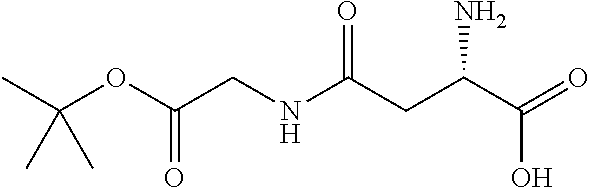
C(OC(CNC(CC(C(=O)O)N)=O)=O)(C)(C)C
